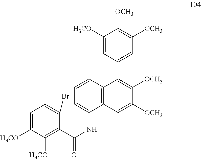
C1([H3CO])=CC(C2=C([OCH3])C([OCH3])=CC3=C2C=CC=C3NC(C2=C([H3CO])C([H3CO])=CC=C2Br)=O)=CC([OCH3])=C1[OCH3]
